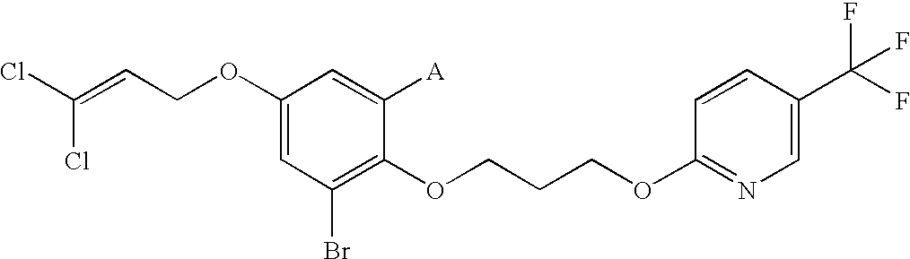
C1(OCC=C(Cl)Cl)=CC(Br)=C(OCCCOC2=NC=C(C(F)(F)F)C=C2)C([A])=C1
